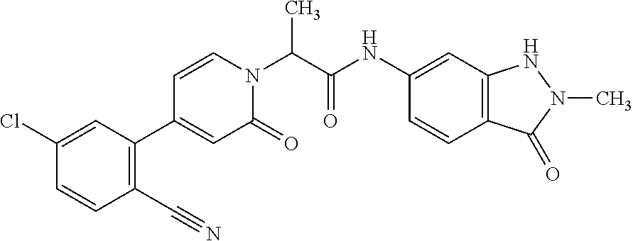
CC(N1C=CC(C2=C(C#N)C=CC(Cl)=C2)=CC1=O)C(NC1=CC2=C(C=C1)C(=O)N(C)N2)=O
